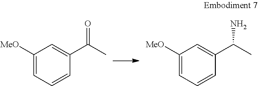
C1([MeO])=CC=CC(C(C)=O)=C1.C1([MeO])=CC=CC(C(C)N)=C1
